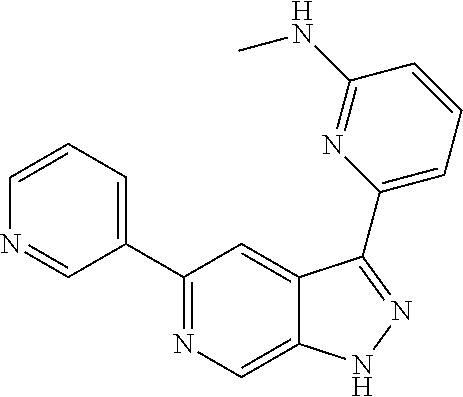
C1(C2=CC=CN=C2)=NC=C2C(=C1)C(C1=CC=CC(NC)=N1)=NN2
